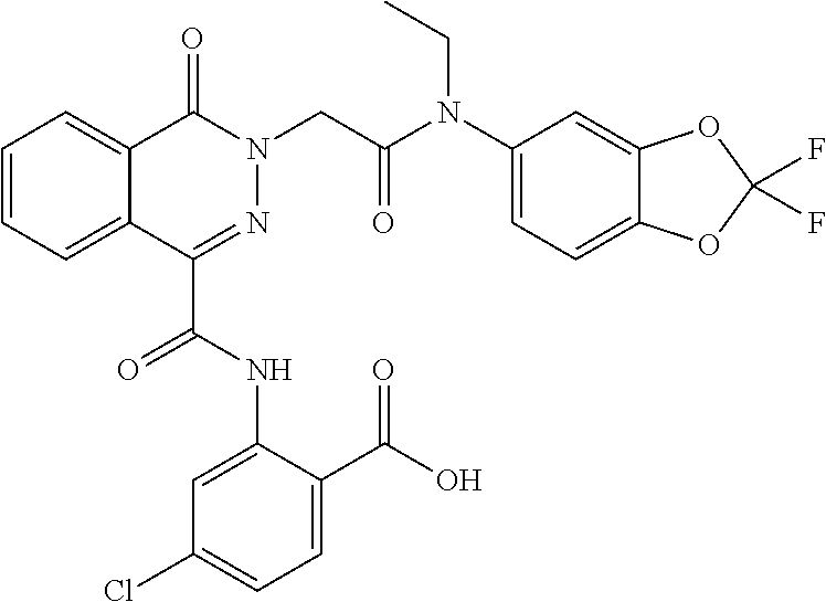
C1=CC=C2C(=C1)C(=O)N(CC(N(C1=CC=C3C(=C1)OC(F)(F)O3)CC)=O)N=C2C(=O)NC1=CC(Cl)=CC=C1C(=O)O
